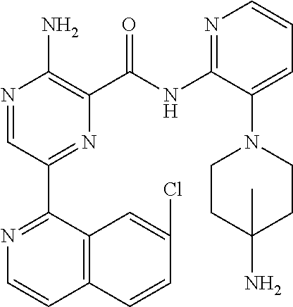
N1=CC(C2=NC=CC3=C2C=C(Cl)C=C3)=NC(C(NC2=NC=CC=C2N2CCC(N)(C)CC2)=O)=C1N
